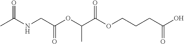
CC(NCC(OC(C(OCCCC(O)=O)=O)C)=O)=O
